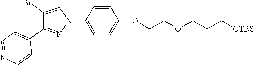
C1(Br)=CN(C2=CC=C(OCCOCCC[OTBS])C=C2)N=C1C1=CC=NC=C1
